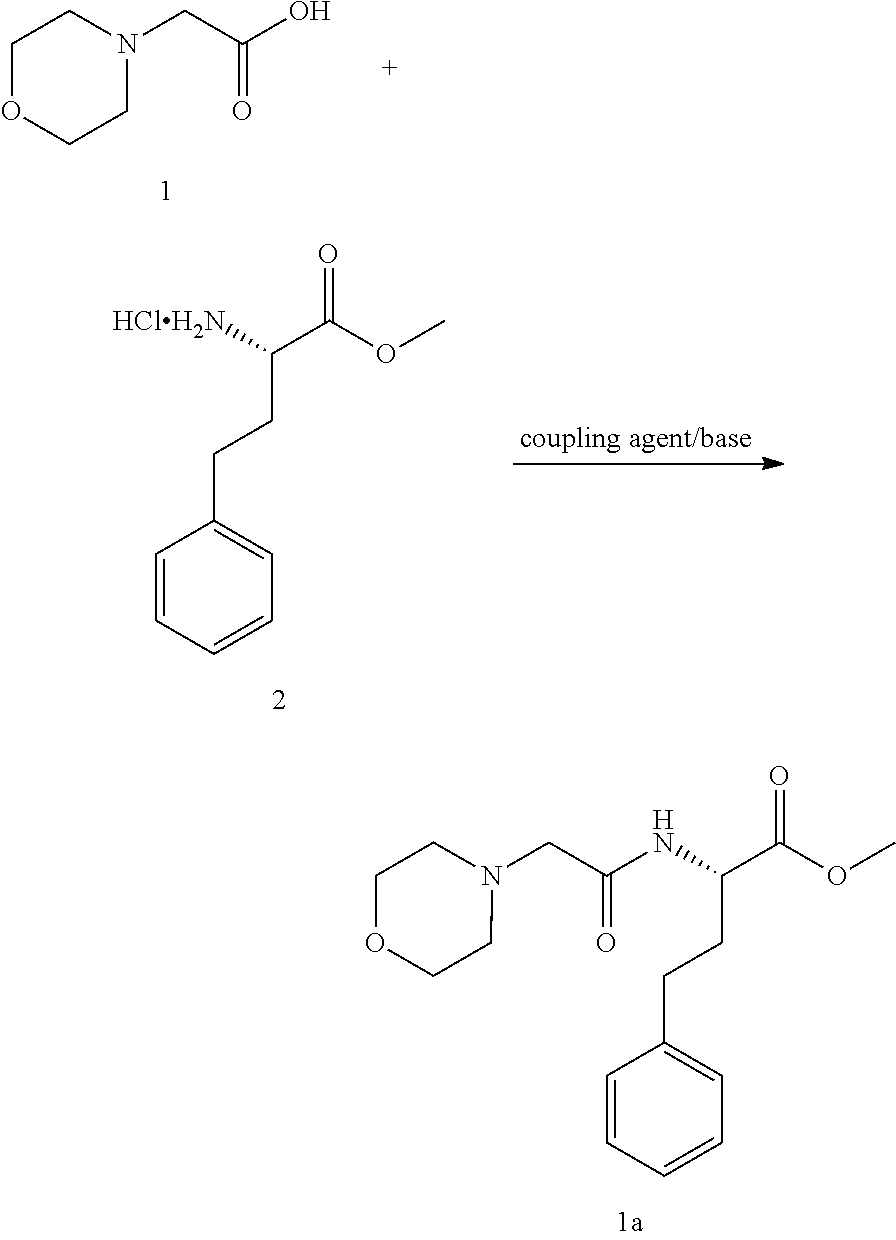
C1=CC=CC=C1CCC(C(OC)=O)[HClH2N].C1OCCN(CC(O)=O)C1.C1=CC=CC=C1CCC(C(OC)=O)NC(CN1CCOCC1)=O
